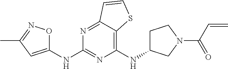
C1(NC2CCN(C(C=C)=O)C2)=C2C(=NC(NC3=CC(C)=NO3)=N1)C=CS2
